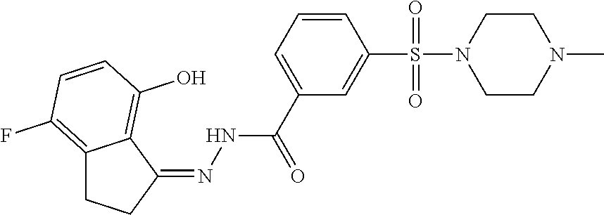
C1(=NNC(C2=CC=CC(S(N3CCN(C)CC3)(=O)=O)=C2)=O)C2=C(O)C=CC(F)=C2CC1
